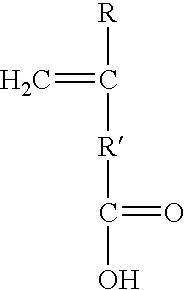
[R]C(=C)[R]C(=O)O
